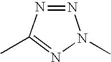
N1=C(C)N=NN1C
